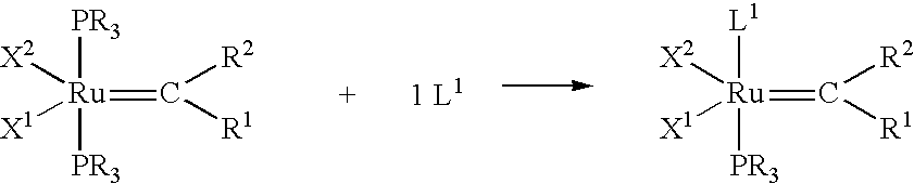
[PR3][Ru]([PR3])([X2])([X1])=C([R2])[R1].[L1][Ru]([PR3])([X2])([X1])=C([R2])[R1]
